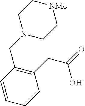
C1=CC(CN2CC[NMe]CC2)=C(CC(=O)O)C=C1
